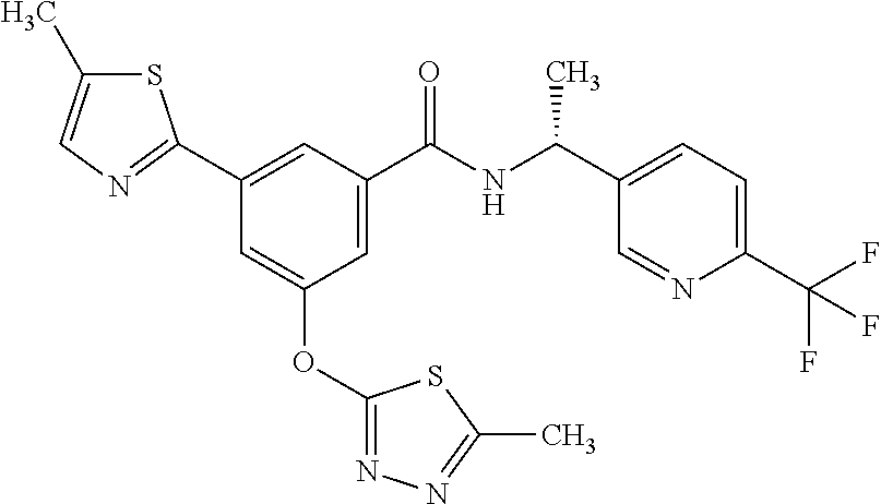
C1=C(C(NC(C2=CC=C(C(F)(F)F)N=C2)C)=O)C=C(C2=NC=C(C)S2)C=C1OC1=NN=C(C)S1
